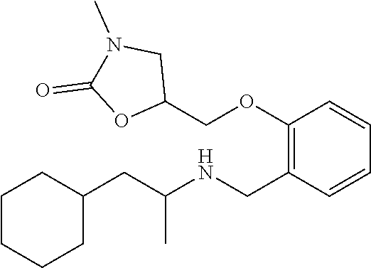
C1(CC(NCC2=C(OCC3CN(C)C(=O)O3)C=CC=C2)C)CCCCC1
